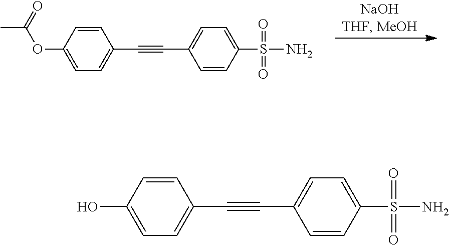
C1=C(OC(=O)C)C=CC(C#CC2=CC=C(S(=O)(N)=O)C=C2)=C1.C1(O)=CC=C(C#CC2=CC=C(S(=O)(N)=O)C=C2)C=C1
